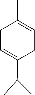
C1(C(C)C)=CCC(C)=CC1
